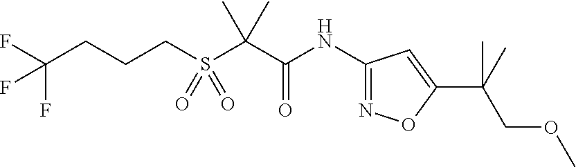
C(S(C(C(NC1=NOC(C(C)(COC)C)=C1)=O)(C)C)(=O)=O)CCC(F)(F)F
